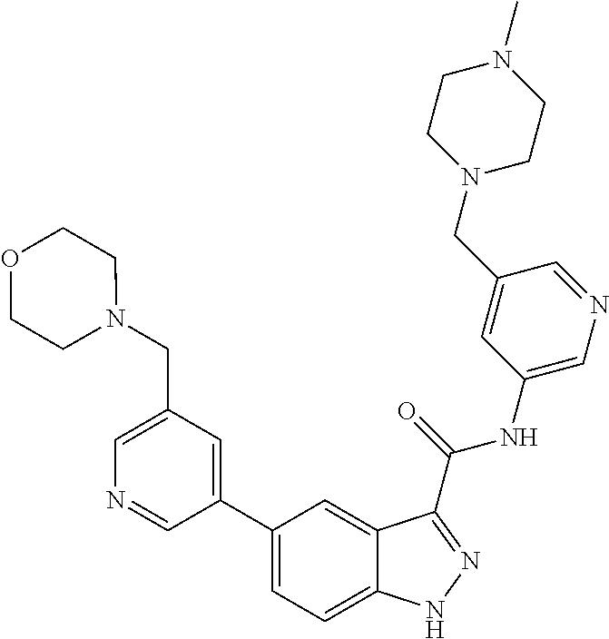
C1(CN2CCOCC2)=CN=CC(C2=CC=C3C(=C2)C(C(NC2=CN=CC(CN4CCN(C)CC4)=C2)=O)=NN3)=C1
